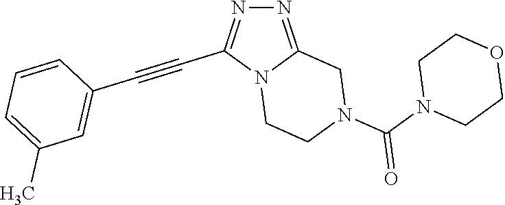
N12CCN(C(N3CCOCC3)=O)CC1=NN=C2C#CC1=CC(C)=CC=C1
